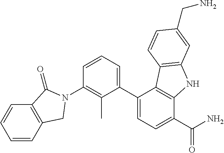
C1(C2=CC=C(C(N)=O)C3=C2C2=C(N3)C=C(CN)C=C2)=CC=CC(N2CC3=C(C=CC=C3)C2=O)=C1C
